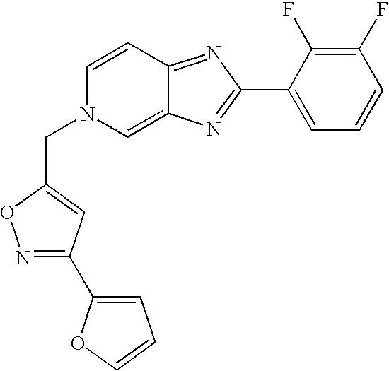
C1(C2=NC3=CN(CC4=CC(C5=CC=CO5)=NO4)C=CC3=N2)=CC=CC(F)=C1F
